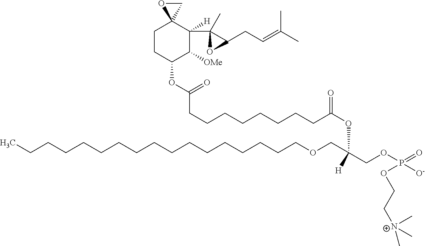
CCCCCCCCCCCCCCCCCOCC(COP([O-])(=O)OCC[N+](C)(C)C)(OC(=O)CCCCCCCCC(OC1C([OMe])C([H])(C2(C)C(CC=C(C)C)O2)C2(CC1)CO2)=O)[H]
